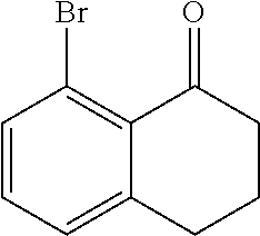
C1=CC=C2C(=C1Br)C(=O)CCC2
